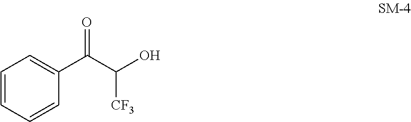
C1=CC=CC(C(C(O)[CF3])=O)=C1
